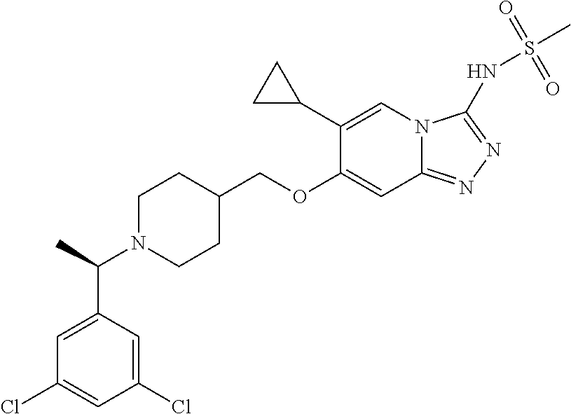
C1(Cl)=CC(C(C)N2CCC(COC3=CC4=NN=C(NS(C)(=O)=O)N4C=C3C3CC3)CC2)=CC(Cl)=C1
